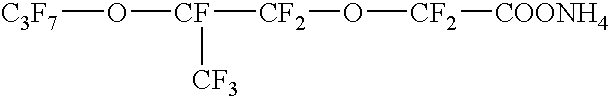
[C3F7]O[CF]([CF2]O[CF2][COONH4])[CF3]
